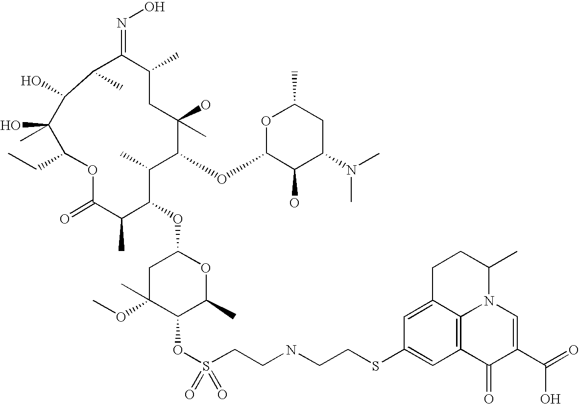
O1C(=O)C(C)C(OC2CC(OC)(C)C(OS(CCNCCSC3=CC4=C5C(=C3)CCC(C)N5C=C(C(=O)O)C4=O)(=O)=O)C(C)O2)C(C)C(OC2C(O)C(N(C)C)CC(C)O2)C(C)(O)CC(C)C(=NO)C(C)C(O)C(O)(C)C1CC
